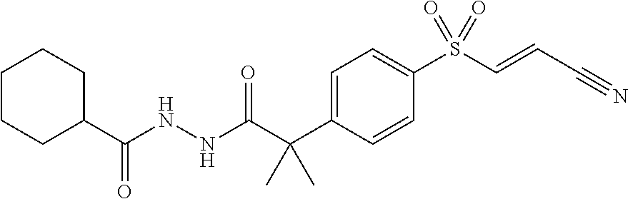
C(C1=CC=C(S(C=CC#N)(=O)=O)C=C1)(C)(C)C(=O)NNC(C1CCCCC1)=O
